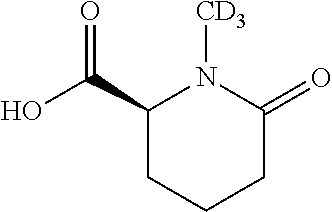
C(O)(=O)C1CCCC(=O)N1[CD3]
